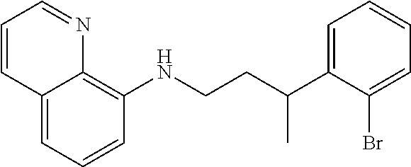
C1=CC=C2C(=C1NCCC(C1=CC=CC=C1Br)C)N=CC=C2
